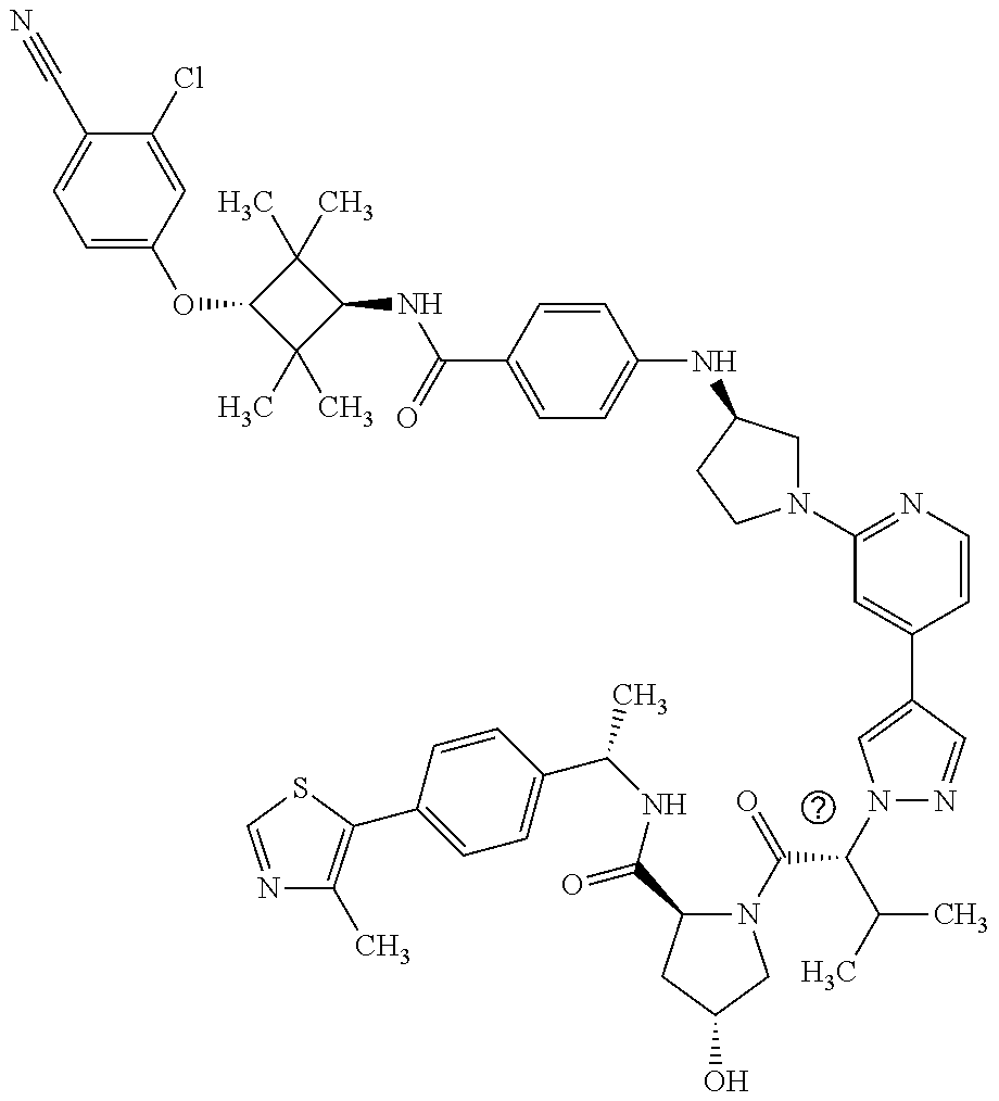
C1=C(OC2C(C)(C)C(NC(C3=CC=C(NC4CN(C5=NC=CC(C6=CN(C(C(=O)N7C(C(=O)NC(C8=CC=C(C9=C(C)N=CS9)C=C8)C)CC(O)C7)C(C)C)N=C6)=C5)CC4)C=C3)=O)C2(C)C)C=C(Cl)C(C#N)=C1
